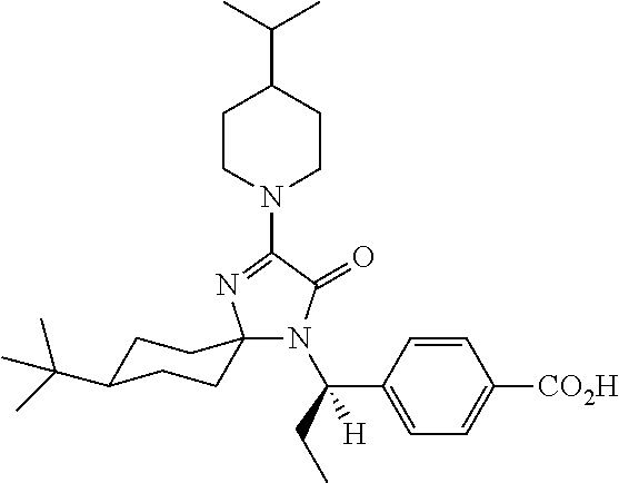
C1(N2CCC(C(C)C)CC2)=NC2(N(C(CC)(C3=CC=C([CO2H])C=C3)[H])C1=O)CCC(C(C)(C)C)CC2
